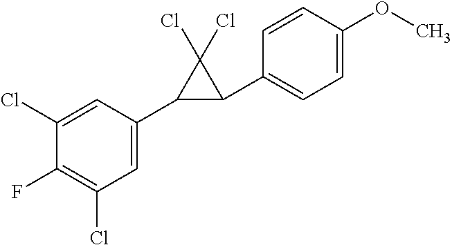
C1=C(C2C(C3=CC=C(OC)C=C3)C2(Cl)Cl)C=C(Cl)C(F)=C1Cl
